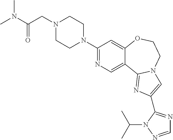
C1(N2CCN(CC(N(C)C)=O)CC2)=NC=C2C(=C1)OCCN1C2=NC(C2=NC=NN2C(C)C)=C1
